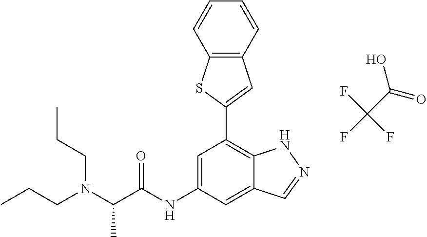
C12=C(C=CC=C1)C=C(C1=C3C(=CC(NC(=O)C(N(CCC)CCC)C)=C1)C=NN3)S2.OC(C(F)(F)F)=O
